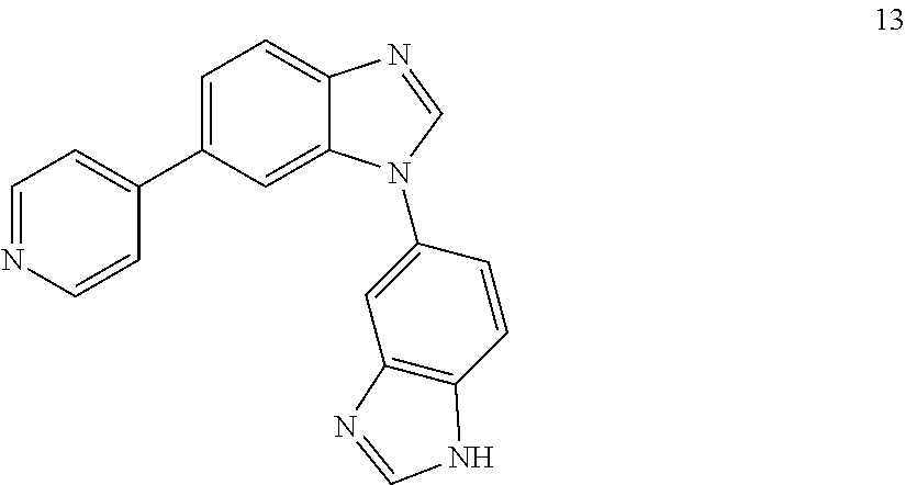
C1=NC=CC(C2=CC=C3C(=C2)N(C2=CC4=C(C=C2)NC=N4)C=N3)=C1
